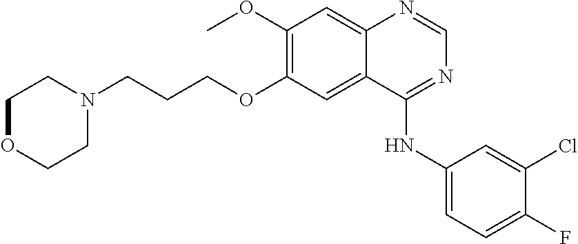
C1OCCN(CCCOC2=C(OC)C=C3C(=C2)C(NC2=CC=C(F)C(Cl)=C2)=NC=N3)C1
